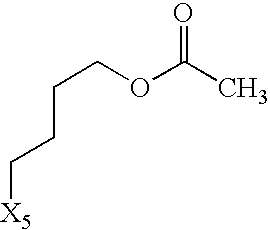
C(COC(C)=O)CC[X5]
